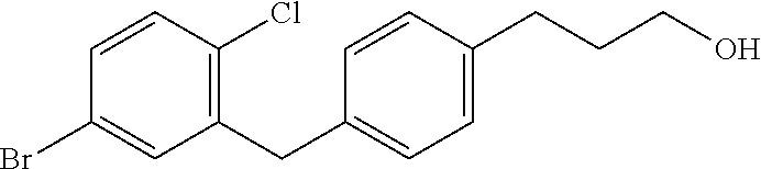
C1=CC(Cl)=C(CC2=CC=C(CCCO)C=C2)C=C1Br
